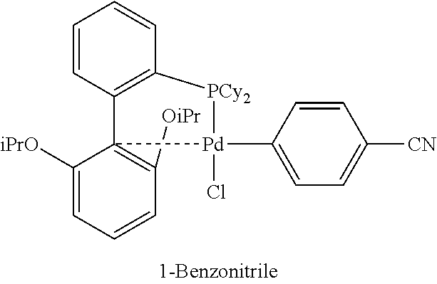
[OiPr]C1=C2(C3=C(C=CC=C3)[PCy2][Pd]2(C2=CC=C([CN])C=C2)Cl)C([iPrO])=CC=C1
